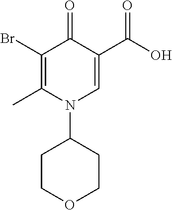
C1(Br)=C(C)N(C2CCOCC2)C=C(C(O)=O)C1=O
